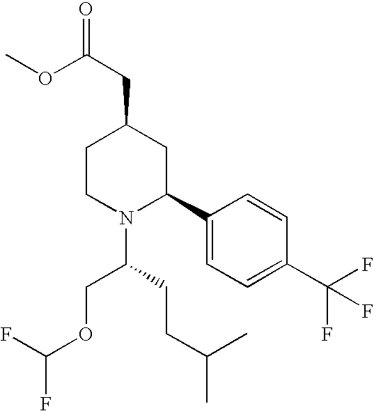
C1(C2CC(CC(=O)OC)CCN2C(COC(F)F)CCC(C)C)=CC=C(C(F)(F)F)C=C1
